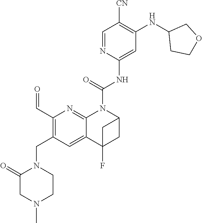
C1(C=O)=C(CN2C(=O)CN(C)CC2)C=C2C(=N1)N(C(NC1=CC(NC3CCOC3)=C([CN])C=N1)=O)C1CC2(F)C1
